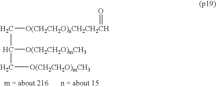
C([O(CH2CH2O)nCH2CH2CH]=O)C([O(CH2CH2O)mCH3])C[O(CH2CH2O)mCH3]
